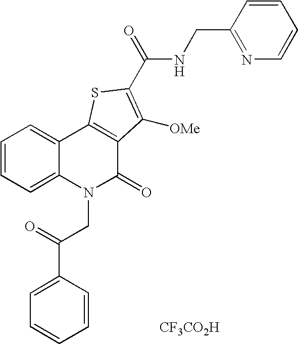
N(C(=O)C1=C([OMe])C2=C(C3=CC=CC=C3N(CC(=O)C3=CC=CC=C3)C2=O)S1)CC1=NC=CC=C1.[CF3CO2H]
